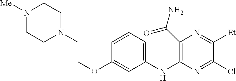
C1=CC=C(NC2=C(C(N)=O)N=C([Et])C(Cl)=N2)C=C1OCCN1CCN([Me])CC1
